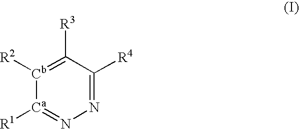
[Ca]1([R1])=NN=C([R4])C([R3])=[Cb]1[R2]
